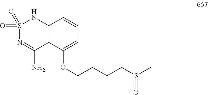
S1(=O)(=O)N=C(N)C2=C(N1)C=CC=C2OCCCCS(C)=O
